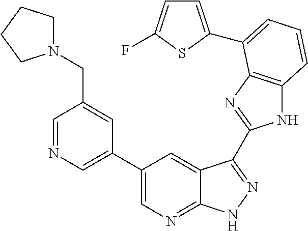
C1(C2=CN=CC(CN3CCCC3)=C2)=CN=C2C(=C1)C(C1=NC3=C(N1)C=CC=C3C1=CC=C(F)S1)=NN2
